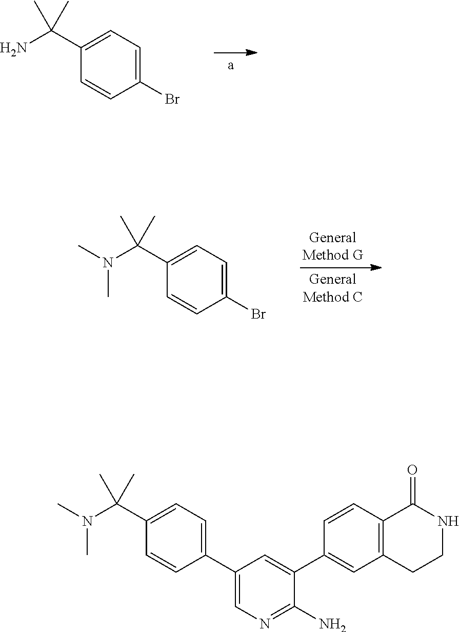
C1(C(N)(C)C)=CC=C(Br)C=C1.C1(C(N(C)C)(C)C)=CC=C(Br)C=C1.C(N(C)C)(C1=CC=C(C2=CN=C(N)C(C3=CC4=C(C=C3)C(=O)NCC4)=C2)C=C1)(C)C
